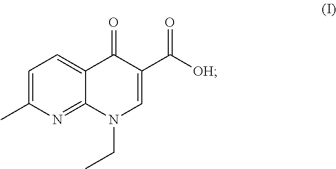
C1=C(C)N=C2C(=C1)C(=O)C(C([OH])=O)=CN2CC
